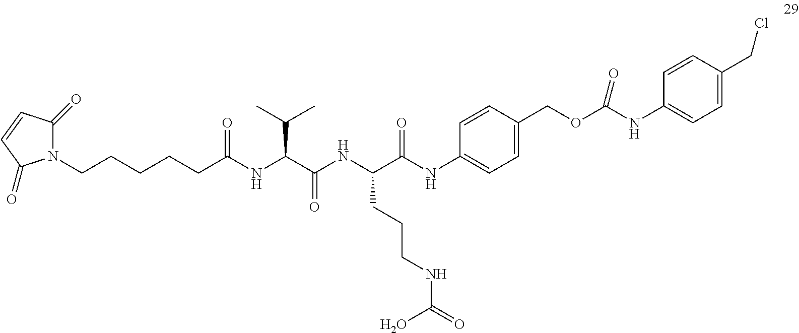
N1(CCCCCC(NC(C(NC(C(NC2=CC=C(COC(NC3=CC=C(CCl)C=C3)=O)C=C2)=O)CCCNC(=O)O)=O)C(C)C)=O)C(=O)C=CC1=O
